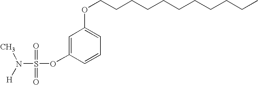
C1=C(OS(=O)(=O)N([H])C)C=CC=C1OCCCCCCCCCCC
